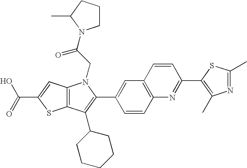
C(C1=CC2=C(S1)C(C1CCCCC1)=C(C1=CC3=C(C=C1)N=C(C1=C(C)N=C(C)S1)C=C3)N2CC(=O)N1CCCC1C)(=O)O
